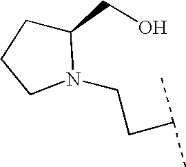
C1(CO)CCCN1CCC(C)C
